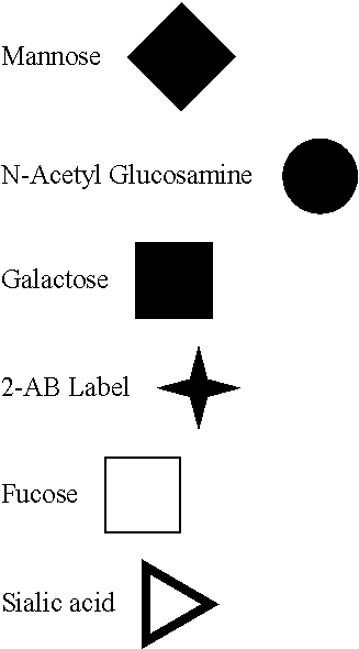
C1CCCCCCC1.C1CCCCCCC1.C1CCCCCCC1.C1CCC1.C1CCC1
